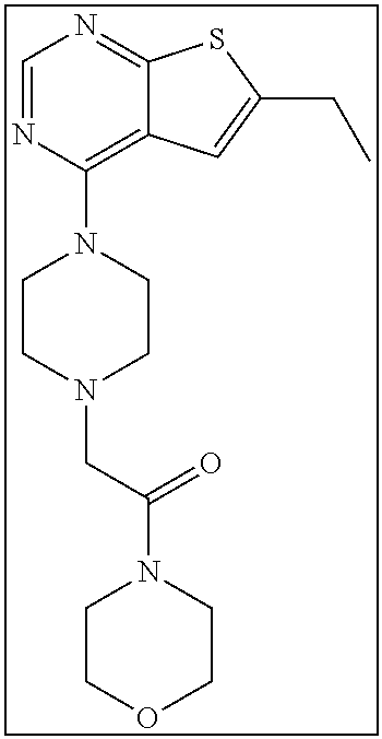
C12=C(N3CCN(CC(=O)N4CCOCC4)CC3)N=CN=C1SC(CC)=C2
